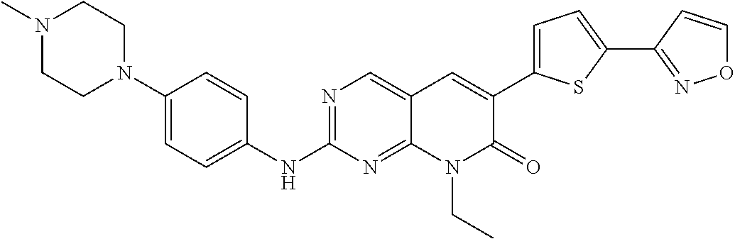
N1(C)CCN(C2=CC=C(NC3=NC=C4C(=N3)N(CC)C(=O)C(C3=CC=C(C5=NOC=C5)S3)=C4)C=C2)CC1
